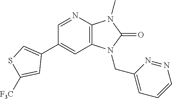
C1(C2=CSC([F3C])=C2)=CC2=C(N=C1)N(C)C(=O)N2CC1=CC=CN=N1
